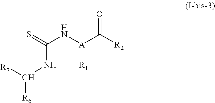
[R7]C(NC(N[A](C([R2])=O)[R1])=S)[R6]
